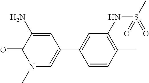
C1=CC(C)=C(NS(C)(=O)=O)C=C1C1=CN(C)C(=O)C(N)=C1
